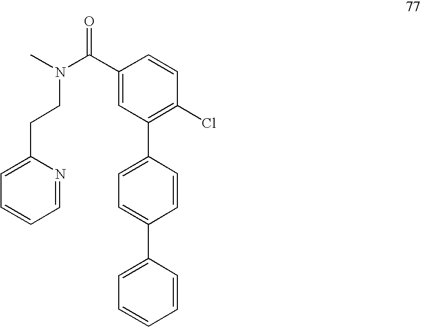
C1(C(N(C)CCC2=CC=CC=N2)=O)=CC(C2=CC=C(C3=CC=CC=C3)C=C2)=C(Cl)C=C1
